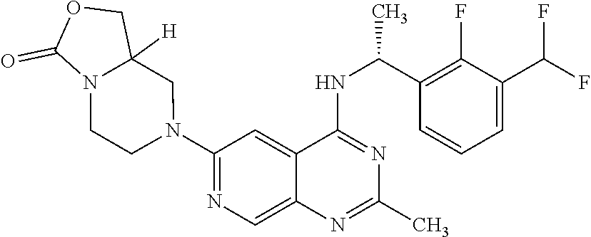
N1(C2=NC=C3C(=C2)C(NC(C2=C(F)C(C(F)F)=CC=C2)C)=NC(C)=N3)CC2([H])N(CC1)C(=O)OC2
